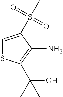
C1=C(S(=O)(=O)C)C(N)=C(C(C)(O)C)S1
